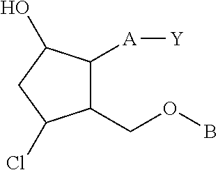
C1(COB)C([A][Y])C(O)CC1Cl
